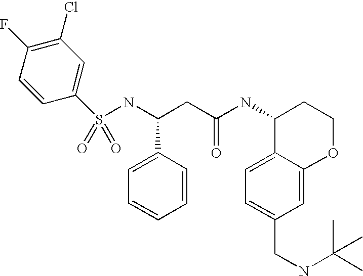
S(NC(CC(NC1C2=CC=C(CNC(C)(C)C)C=C2OCC1)=O)C1=CC=CC=C1)(=O)(=O)C1=CC(Cl)=C(F)C=C1
